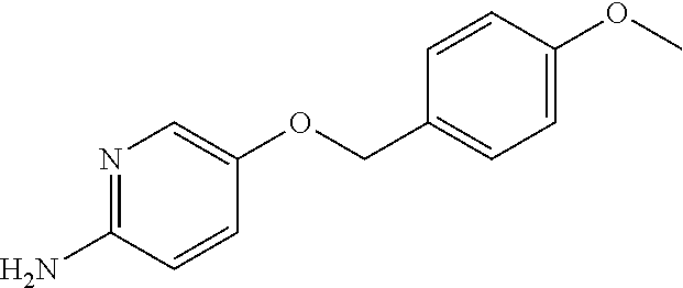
N1=C(N)C=CC(OCC2=CC=C(OC)C=C2)=C1
